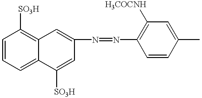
N(=NC1=C([H3COCNH])C=C(C)C=C1)C1=CC2=C([SO3H])C=CC=C2C([SO3H])=C1
